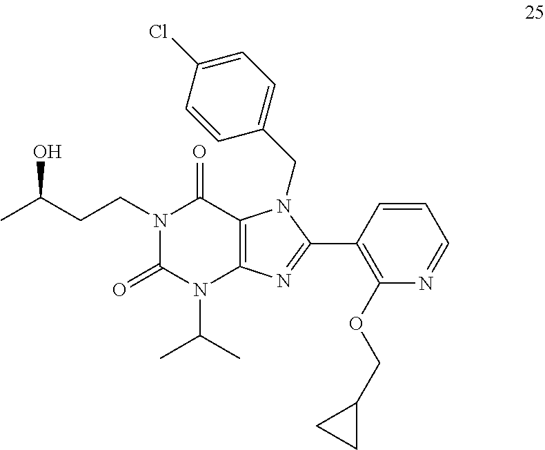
N1(CCC(C)O)C(=O)N(C(C)C)C2=C(C1=O)N(CC1=CC=C(Cl)C=C1)C(C1=C(OCC3CC3)N=CC=C1)=N2
